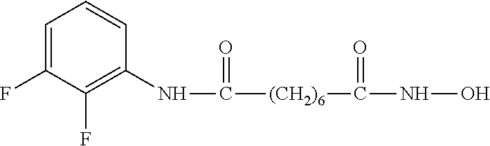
N(C([(CH2)6]C(NO)=O)=O)C1=C(F)C(F)=CC=C1
